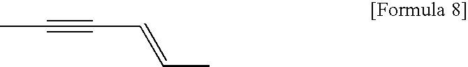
CC#CC=CC
